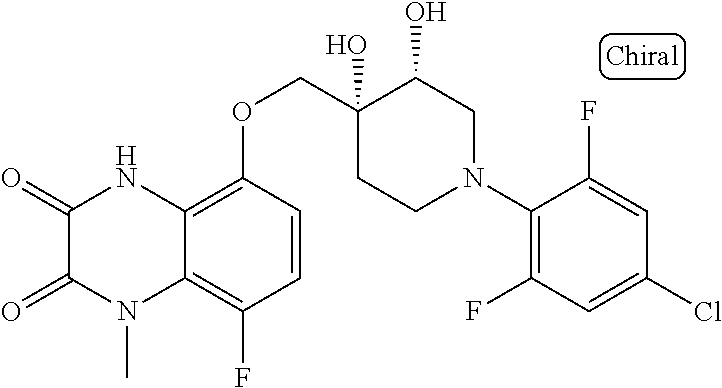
C1(=O)NC2=C(OCC3(O)C(O)CN(C4=C(F)C=C(Cl)C=C4F)CC3)C=CC(F)=C2N(C)C1=O
